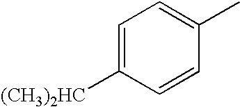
C1=C([(CH3)2HC])C=CC(C)=C1
